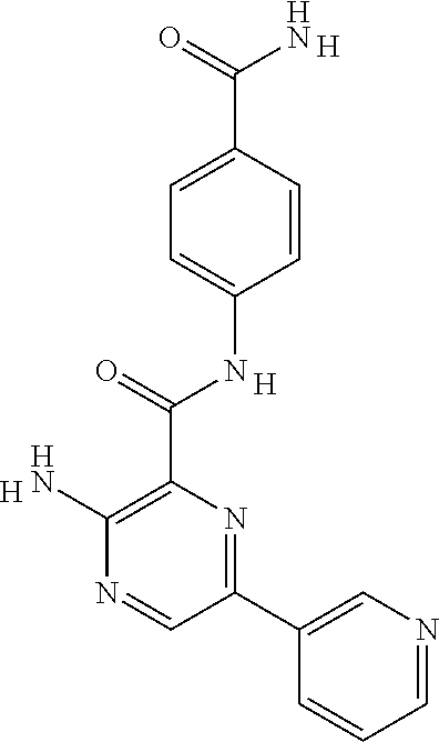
C1=CC(C(N)=O)=CC=C1NC(C1=C(N)N=CC(C2=CN=CC=C2)=N1)=O.[H].[H].[H]
